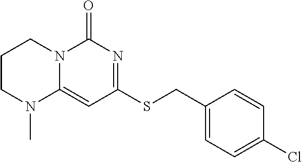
C1(CSC2=NC(=O)N3C(=C2)N(C)CCC3)=CC=C(Cl)C=C1
